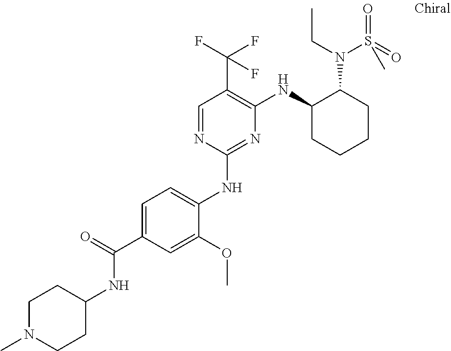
C1(NC2=CC=C(C(=O)NC3CCN(C)CC3)C=C2OC)=NC(NC2CCCCC2N(S(=O)(=O)C)CC)=C(C(F)(F)F)C=N1
